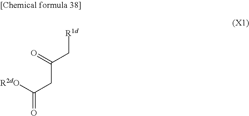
[R2dO]C(CC(C[R1d])=O)=O
